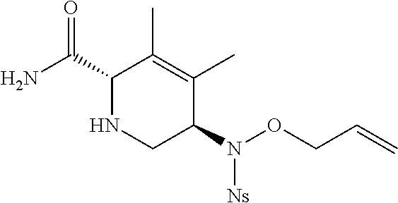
C1(C(N)=O)NCC(N([Ns])OCC=C)C(C)=C1C
